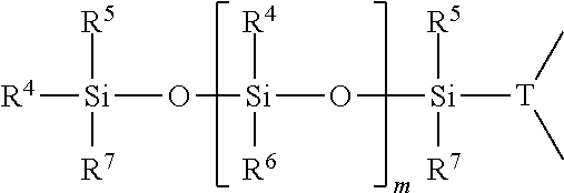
[R4][Si]([R5])([R7])O[Si]([R4])([R6])O[Si]([T](C)C)([R5])[R7]
